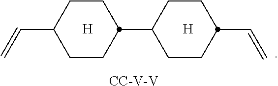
[H].[H].C1(C=C)CCC(C2CCC(C=C)CC2)CC1.[CC-V-V]
